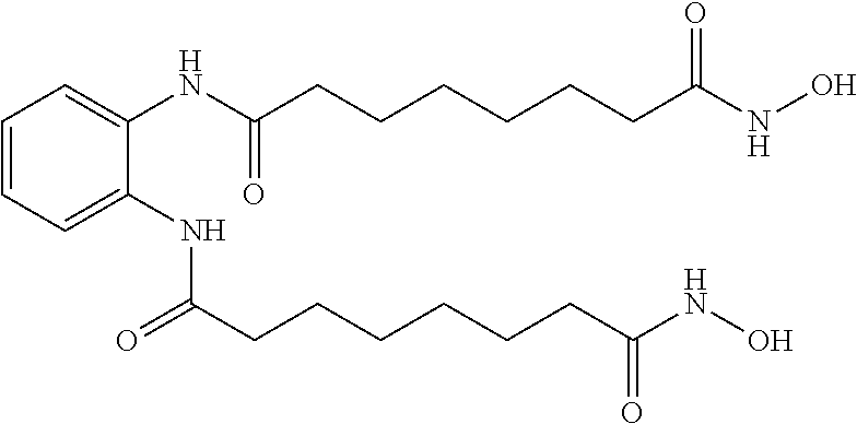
C1=CC=C(NC(CCCCCCC(NO)=O)=O)C(NC(CCCCCCC(NO)=O)=O)=C1
